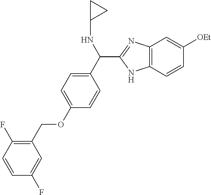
C1(C(NC2CC2)C2=NC3=C(N2)C=CC([OEt])=C3)=CC=C(OCC2=C(F)C=CC(F)=C2)C=C1
